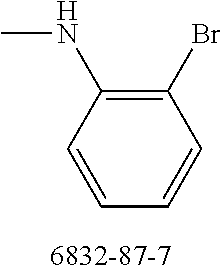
C1=CC=CC(Br)=C1NC
